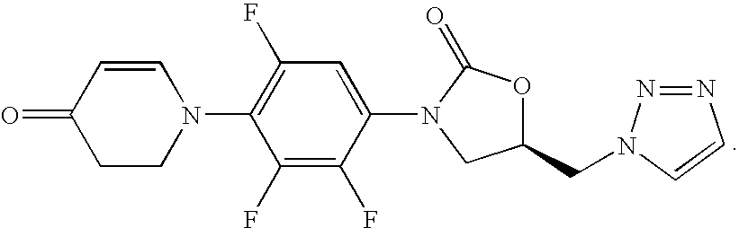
C1=CC(=O)CCN1C1=C(F)C=C(N2C(=O)OC(CN3N=NC=C3)C2)C(F)=C1F
